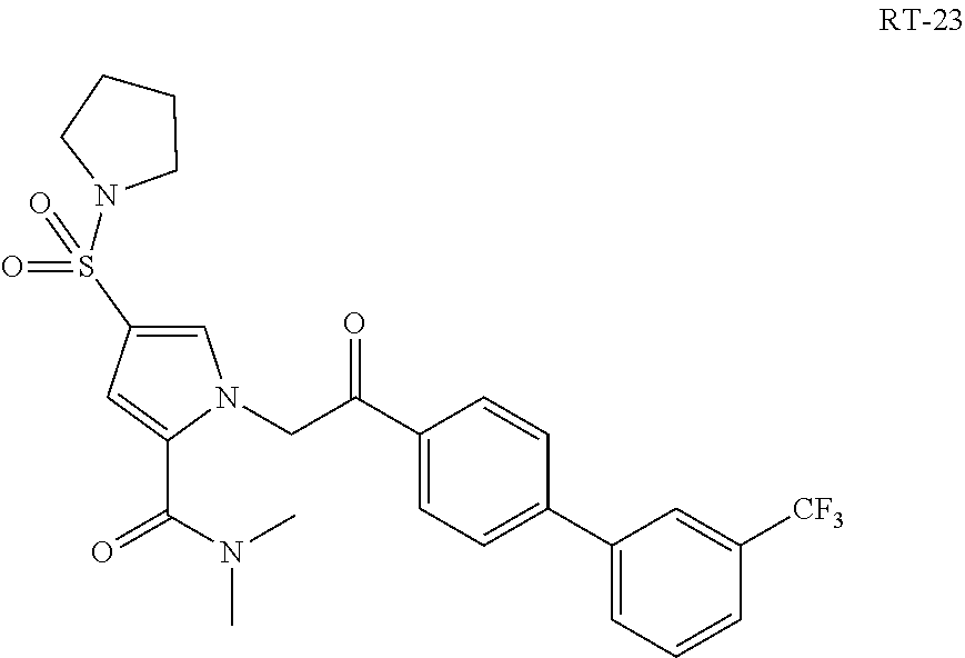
C1=C(S(=O)(=O)N2CCCC2)C=C(C(=O)N(C)C)N1CC(C1=CC=C(C2=CC=CC([CF3])=C2)C=C1)=O
